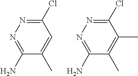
C1(Cl)=NN=C(N)C(C)=C1.C1(Cl)=NN=C(N)C(C)=C1C
